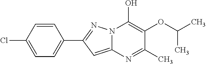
C12=CC(C3=CC=C(Cl)C=C3)=NN1C(O)=C(OC(C)C)C(C)=N2
